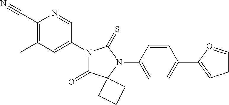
C1(C#N)=C(C)C=C(N2C(=O)C3(N(C4=CC=C(C5=CCC=O5)C=C4)C2=S)CCC3)C=N1
